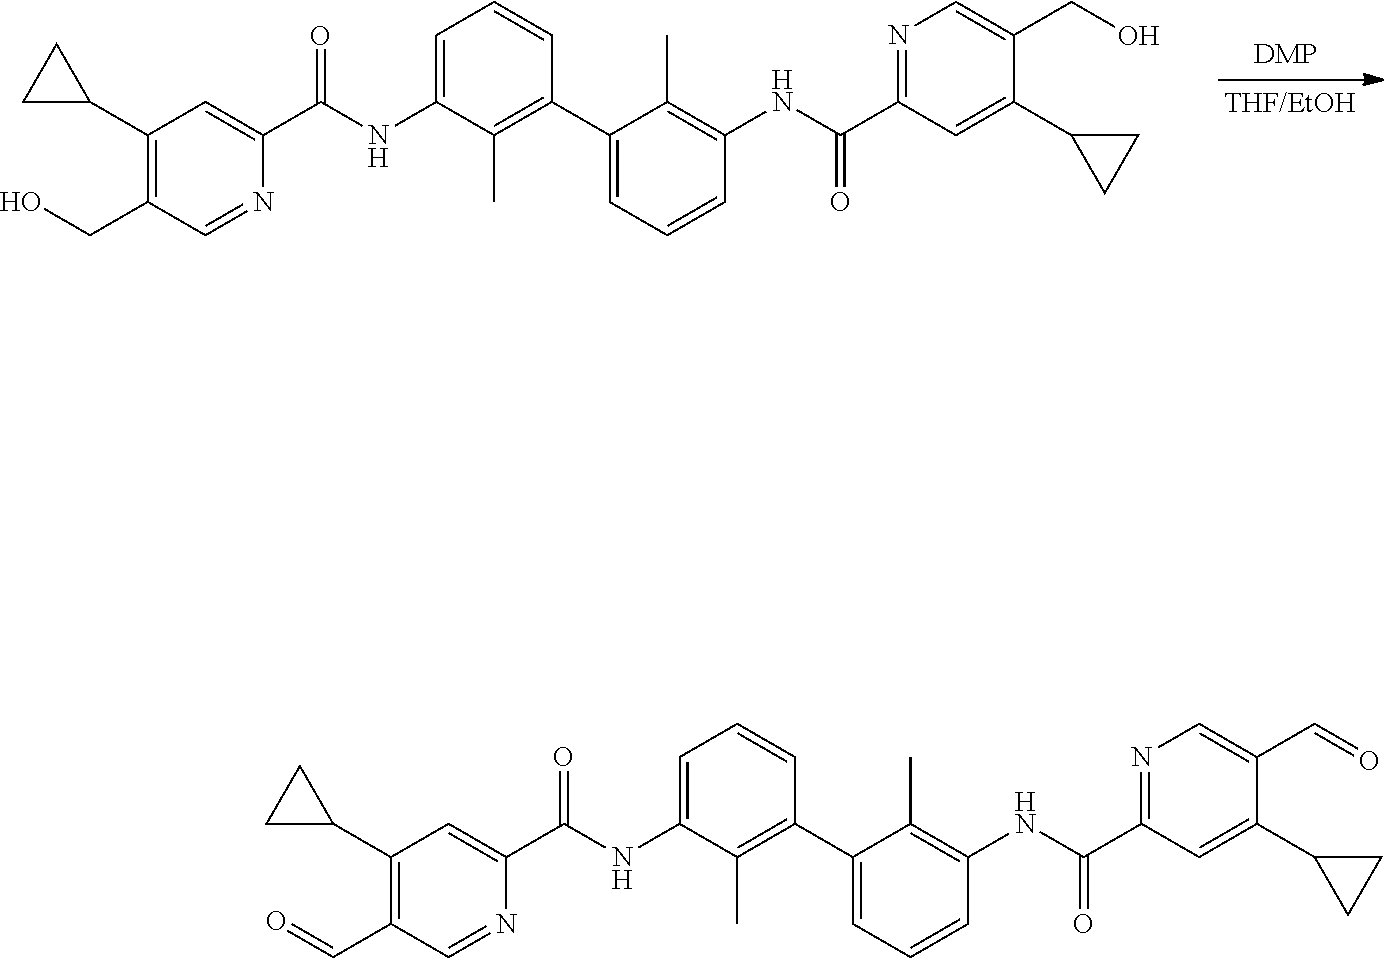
C1(CO)=C(C2CC2)C=C(C(=O)NC2=CC=CC(C3=CC=CC(NC(C4=NC=C(CO)C(C5CC5)=C4)=O)=C3C)=C2C)N=C1.[THF/EtOH].C1(C=O)=C(C2CC2)C=C(C(=O)NC2=CC=CC(C3=CC=CC(NC(C4=NC=C(C=O)C(C5CC5)=C4)=O)=C3C)=C2C)N=C1
